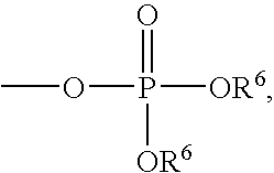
O(P([OR6])(=O)[OR6])C
